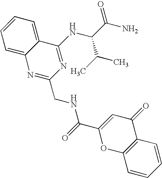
C1=C2C(=CC=C1)C(NC(C(C)C)C(N)=O)=NC(CNC(C1=CC(=O)C3=C(O1)C=CC=C3)=O)=N2
